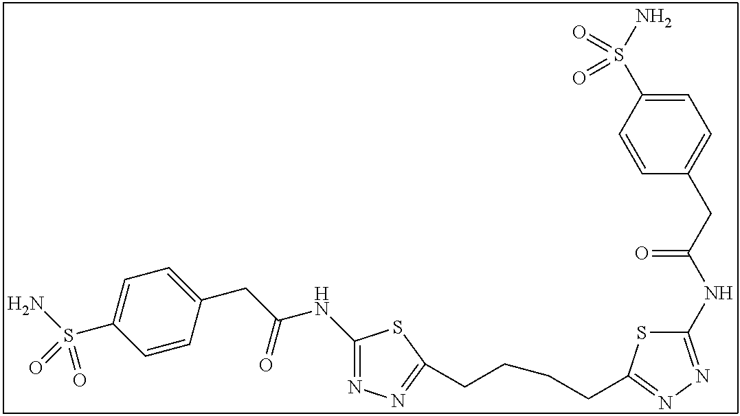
C1(NC(CC2=CC=C(S(N)(=O)=O)C=C2)=O)=NN=C(CCCCC2=NN=C(NC(CC3=CC=C(S(N)(=O)=O)C=C3)=O)S2)S1
